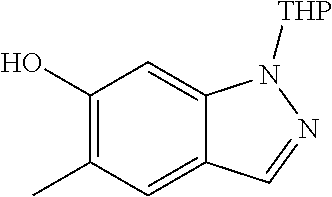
C1(O)=C(C)C=C2C(=C1)N([THP])N=C2
